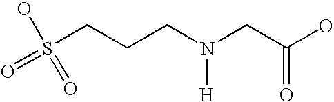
OC(CN(CCCS(O)(=O)=O)[H])=O
